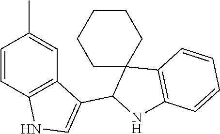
C1=CC2=C(C=C1C)C(C1NC3=C(C14CCCCC4)C=CC=C3)=CN2
